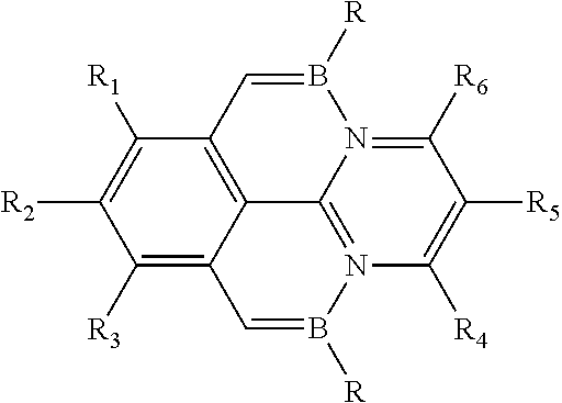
C1([R3])=C2C3=C(C([R1])=C1[R2])C=B([R])N1=C([R6])C([R5])=C([R4])N(=C31)B([R])=C2
